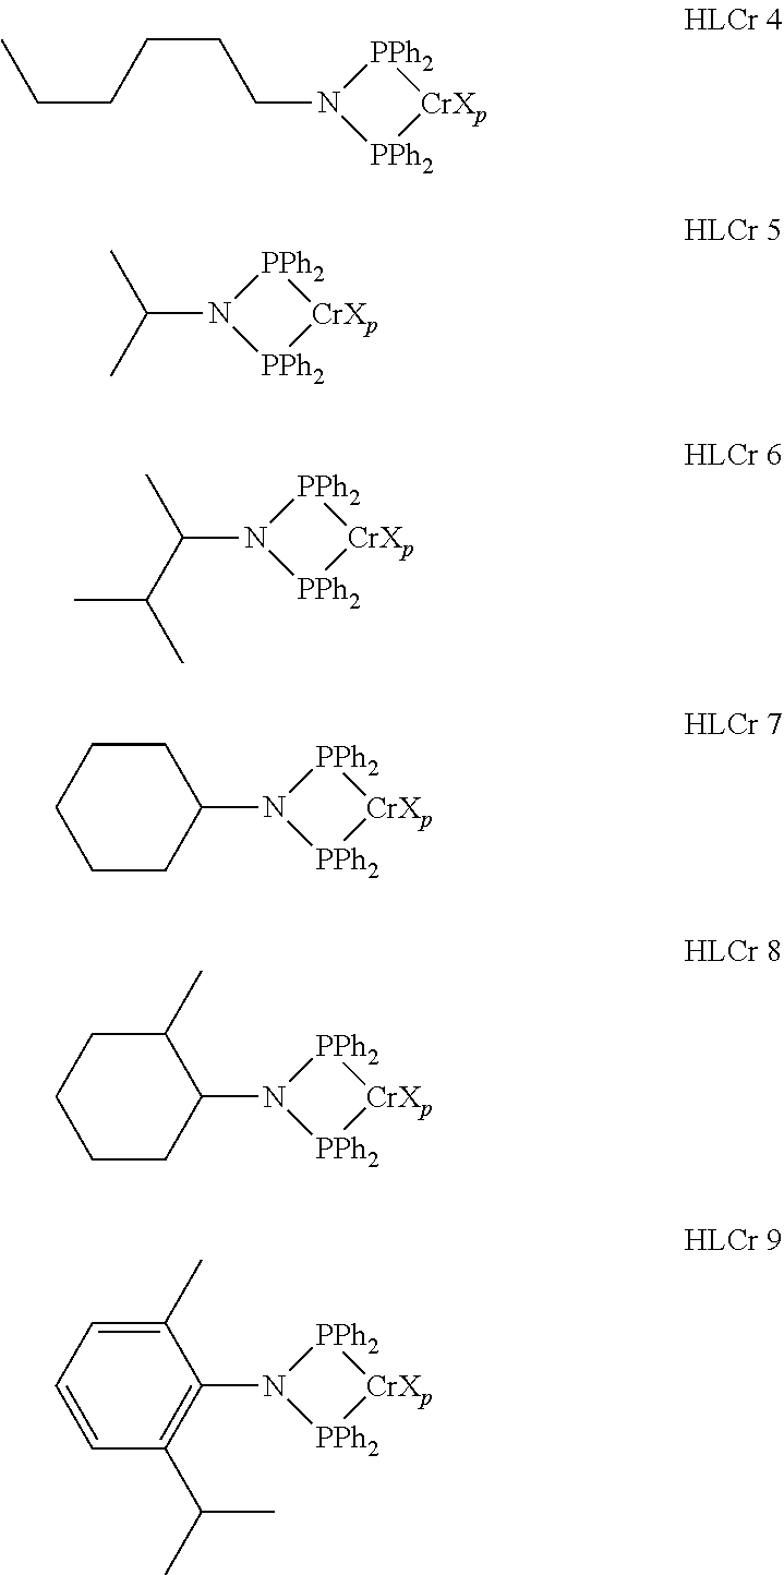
CCCCCCN1[PPh2][CrXp][PPh2]1.CC(C)N1[PPh2][CrXp][PPh2]1.CC(C(C)C)N1[PPh2][CrXp][PPh2]1.C1C(N2[PPh2][CrXp][PPh2]2)CCCC1.C1(C)C(N2[PPh2][CrXp][PPh2]2)CCCC1.C1(C)=CC=CC(C(C)C)=C1N1[PPh2][CrXp][PPh2]1
